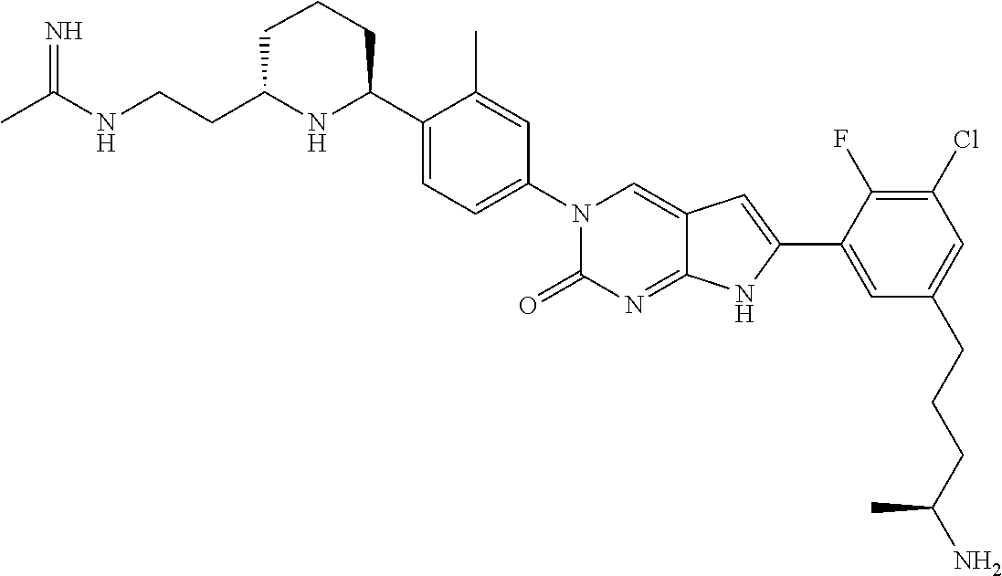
CC(NCCC1NC(C2=CC=C(N3C(=O)N=C4C(=C3)C=C(C3=CC(CCCC(N)C)=CC(Cl)=C3F)N4)C=C2C)CCC1)=N
